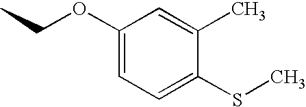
C1=C(C)C(SC)=CC=C1OCC
